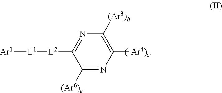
[Ar1][L1][L2]C1=NC([(Ar3)b])=C([Ar4)c])N=C1[(Ar6)e]
